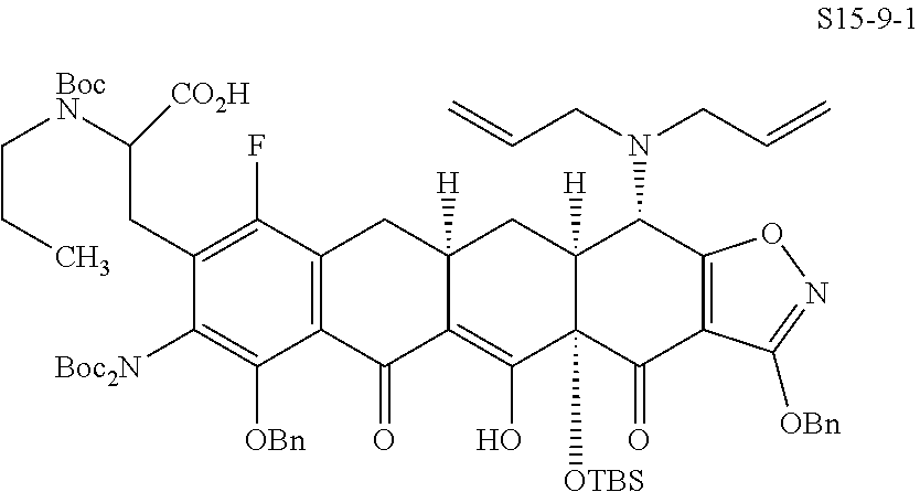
C1(CC([BocN]CCC)[CO2H])=C(F)C2=C(C([OBn])=C1[Boc2N])C(=O)C1=C(O)C3([OTBS])C([H])(CC1([H])C2)C(N(CC=C)CC=C)C1=C(C3=O)C([OBn])=NO1
